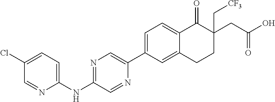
C1=C(C2=CN=C(NC3=CC=C(Cl)C=N3)C=N2)C=C2C(=C1)C(=O)C(CC(O)=O)(C[CF3])CC2
